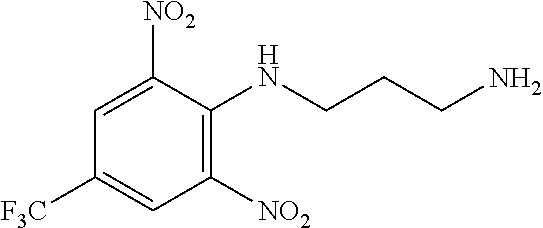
C1=C([NO2])C(NCCCN)=C([NO2])C=C1[F3C]
